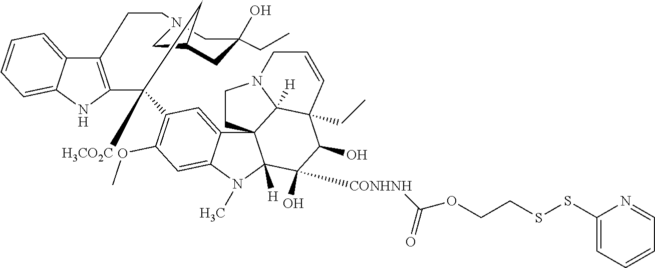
C12=CC(C3([H3CO2C])C4=C(C5=CC=CC=C5N4)CCN4CC(O)(CC)CC(C4)C3)=C(OC)C=C1N(C)C1([H])C23CCN2C3([H])C(CC)(C(O)C1(O)[CONHNH]C(OCCSSC1=CC=CC=N1)=O)C=CC2
